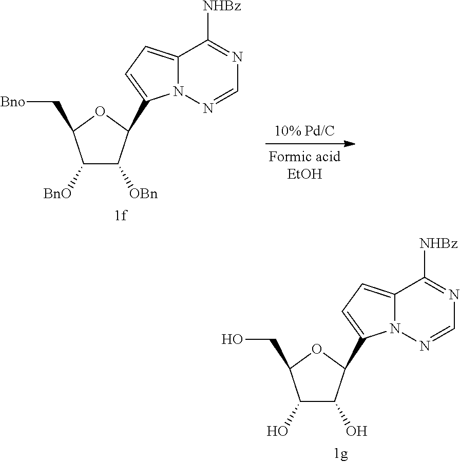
C1([BnO])C([OBn])C(C2=CC=C3N2N=CN=C3[NHBz])OC1C[Bno].C1(O)C(O)C(C2=CC=C3N2N=CN=C3[NHBz])OC1CO
